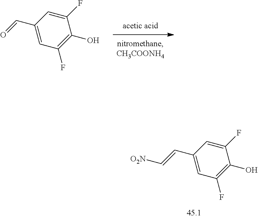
C1(F)=CC(C=C[O2N])=CC(F)=C1O.C1(F)=CC(C=O)=CC(F)=C1O
